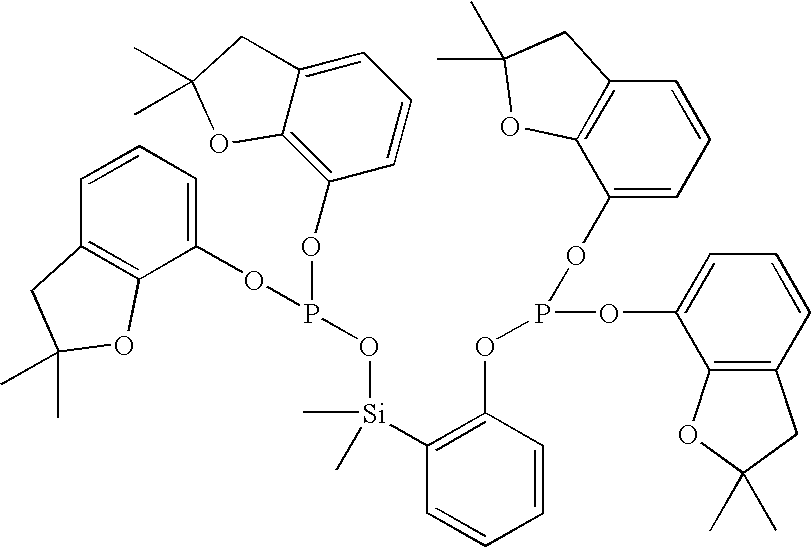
C1=CC=C(OP(OC2=C3C(=CC=C2)CC(C)(C)O3)O[Si](C2=C(OP(OC3=CC=CC4=C3OC(C)(C)C4)OC3=CC=CC4=C3OC(C)(C)C4)C=CC=C2)(C)C)C2=C1CC(C)(C)O2
